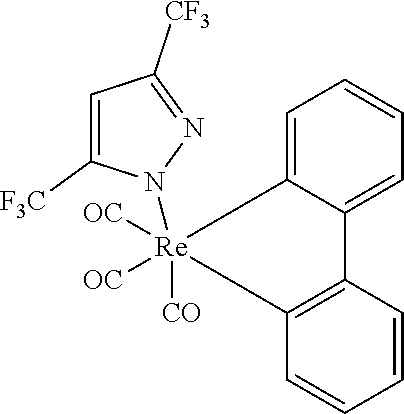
C1=CC2=C(C=C1)[Re](N1C([F3C])=CC([CF3])=N1)([OC])([OC])([CO])C1=CC=CC=C21
